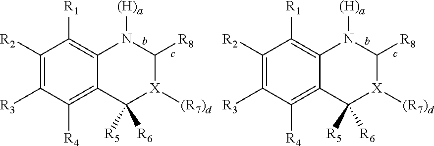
C1([R2])=C([R3])C([R4])=C2C(=C1[R1])N([(H)a])C([R8])[X]([(R7)d])C2([R5])[R6].C1([R2])=C([R3])C([R4])=C2C(=C1[R1])N([(H)a])C([R8])[X]([(R7)d])C2([R5])[R6]
